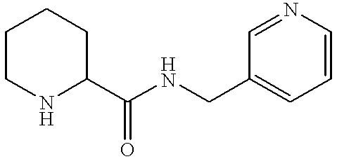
C1CNC(C(NCC2=CC=CN=C2)=O)CC1
